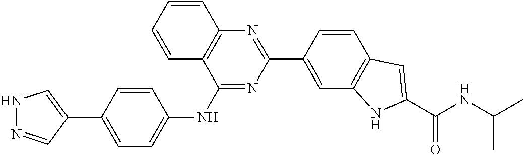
C1=C(C2=CNN=C2)C=CC(NC2=NC(C3=CC4=C(C=C3)C=C(C(NC(C)C)=O)N4)=NC3=C2C=CC=C3)=C1
